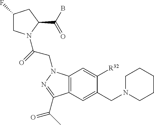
C1(F)CN(C(=O)CN2C3=C(C=C(CN4CCCCC4)C([R32])=C3)C(C(=O)C)=N2)C(C(B)=O)C1
